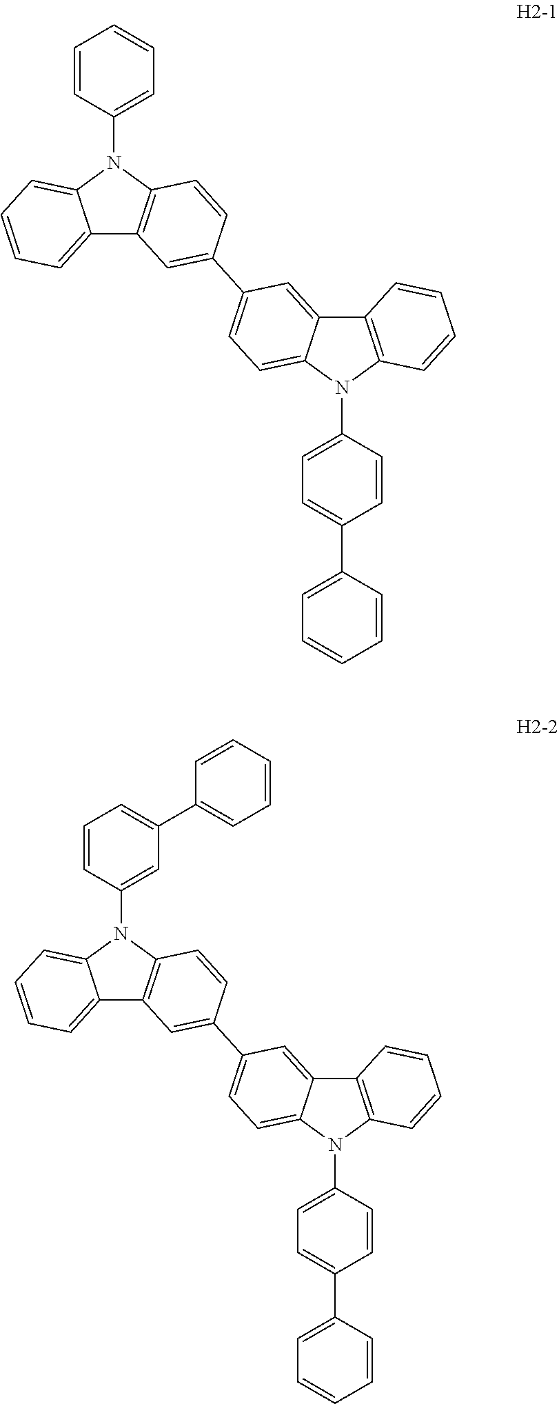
C1=CC(N2C3=CC=CC=C3C3=C2C=CC(C2=CC=C4C(=C2)C2=C(C=CC=C2)N4C2=CC=C(C4=CC=CC=C4)C=C2)=C3)=CC=C1.C1=CC(N2C3=CC=CC=C3C3=C2C=CC(C2=CC=C4C(=C2)C2=C(C=CC=C2)N4C2=CC=C(C4=CC=CC=C4)C=C2)=C3)=CC(C2=CC=CC=C2)=C1
